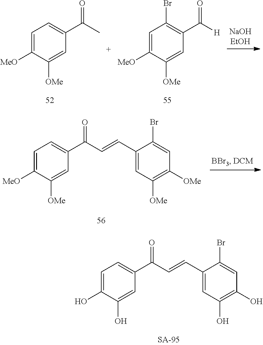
C1=C([MeO])C([OMe])=CC(C(C)=O)=C1.C1=C([MeO])C([OMe])=CC(C([H])=O)=C1Br.C1=C(O)C(O)=CC(C(C=CC2=CC(O)=C(O)C=C2Br)=O)=C1.C1=C([MeO])C([OMe])=CC(C(C=CC2=CC([OMe])=C([OMe])C=C2Br)=O)=C1
